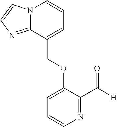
N12C(=NC=C1)C(COC1=CC=CN=C1C([H])=O)=CC=C2
